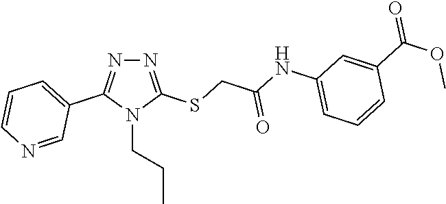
N1=C(SCC(NC2=CC=CC(C(OC)=O)=C2)=O)N(CCC)C(C2=CC=CN=C2)=N1
